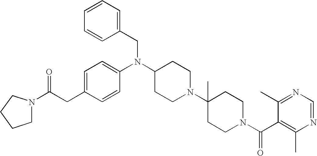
C(C1=CC=C(N(C2CCN(C3(C)CCN(C(C4=C(C)N=CN=C4C)=O)CC3)CC2)CC2=CC=CC=C2)C=C1)C(=O)N1CCCC1
